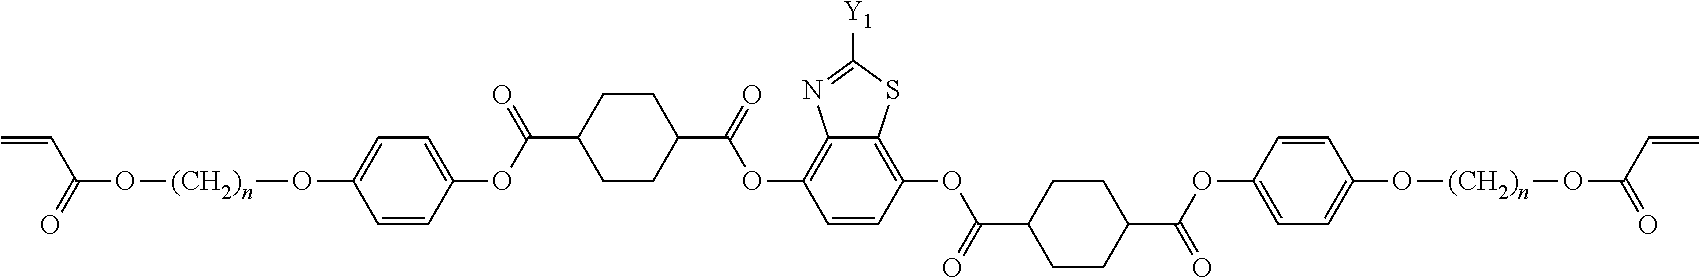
C=CC(O[(CH2)n]OC1=CC=C(OC(C2CCC(C(=O)OC3=C4C(=C(OC(C5CCC(C(OC6=CC=C(O[(CH2)n]OC(=O)C=C)C=C6)=O)CC5)=O)C=C3)SC([Y1])=N4)CC2)=O)C=C1)=O
